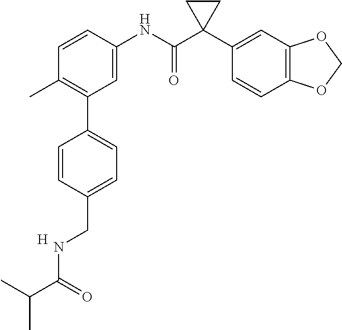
C1=CC(NC(C2(C3=CC4=C(C=C3)OCO4)CC2)=O)=CC(C2=CC=C(CNC(=O)C(C)C)C=C2)=C1C.[H]
